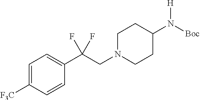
C1=C([F3C])C=CC(C(CN2CCC(N([Boc])[H])CC2)(F)F)=C1
